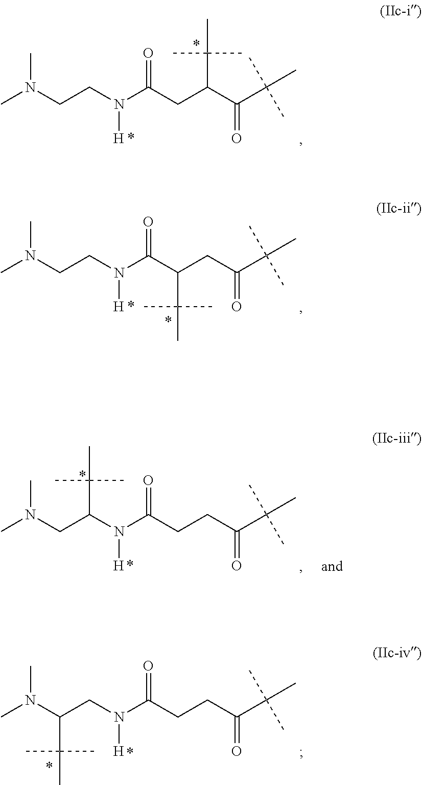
N(CCN(C(CC(C(C(C)(C)C)=O)C(C)(C)C)=O)[H])(C)C.N(CCN(C(C(CC(C(C)(C)C)=O)C(C)(C)C)=O)[H])(C)C.N(CC(N(C(CCC(C(C)(C)C)=O)=O)[H])C(C)(C)C)(C)C.N(C(CN(C(CCC(C(C)(C)C)=O)=O)[H])C(C)(C)C)(C)C
